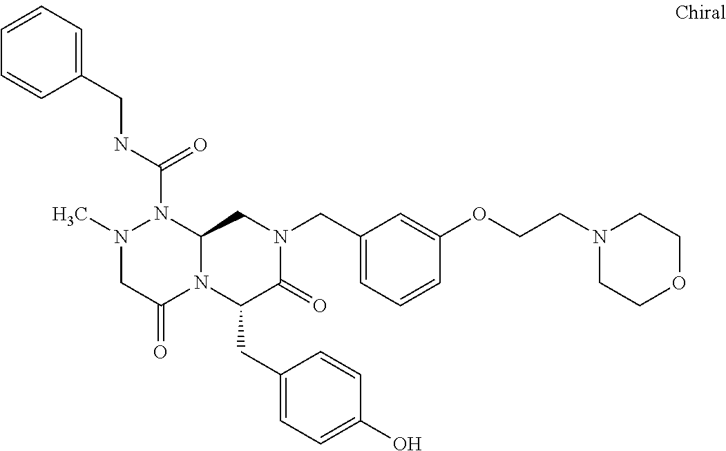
N(C(=O)N1N(C)CC(=O)N2C1CN(CC1=CC=CC(OCCN3CCOCC3)=C1)C(=O)C2CC1=CC=C(O)C=C1)CC1=CC=CC=C1
